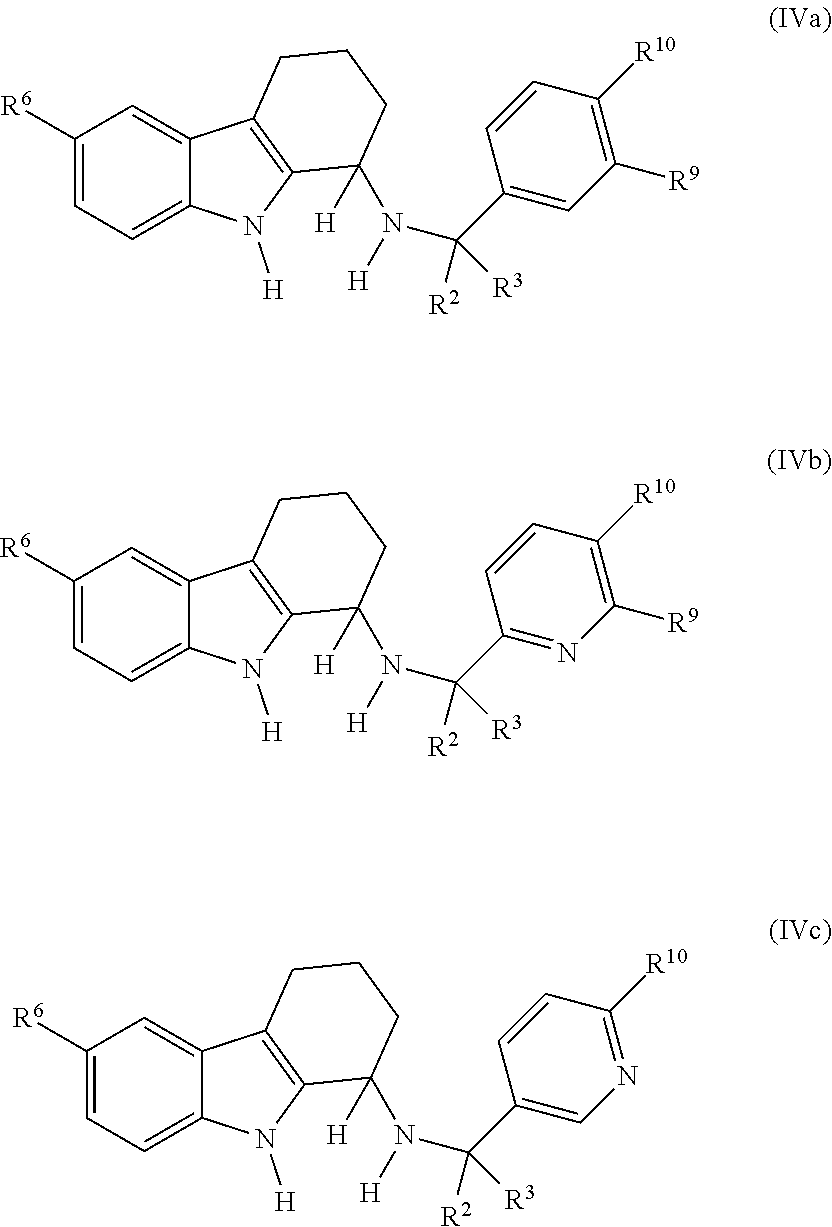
C1([R6])=CC=C2C(=C1)C1=C(N2[H])C([H])(N([H])C(C2=CC([R9])=C([R10])C=C2)([R2])[R3])CCC1.C1([R6])=CC=C2C(=C1)C1=C(N2[H])C([H])(N([H])C(C2=NC([R9])=C([R10])C=C2)([R2])[R3])CCC1.C1([R6])=CC=C2C(=C1)C1=C(N2[H])C([H])(N([H])C(C2=CN=C([R10])C=C2)([R2])[R3])CCC1
